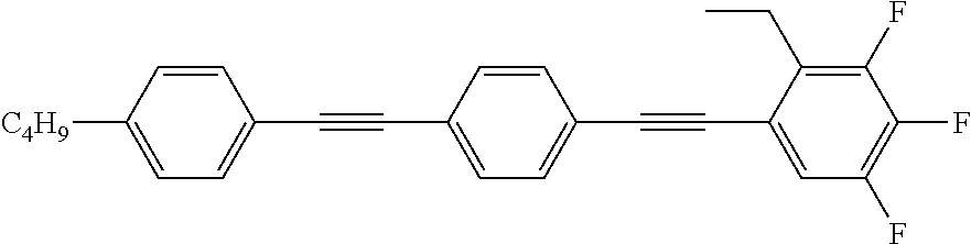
C1=CC([C4H9])=CC=C1C#CC1=CC=C(C#CC2=CC(F)=C(F)C(F)=C2CC)C=C1
